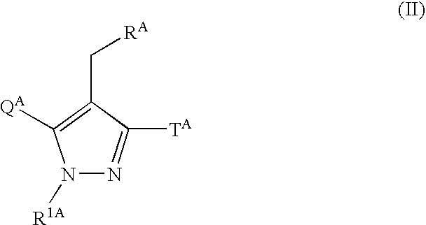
N1([R1A])N=C([TA])C(C[RA])=C1[QA]
